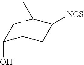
C1(O)C2CC([NCS])C(C1)C2
